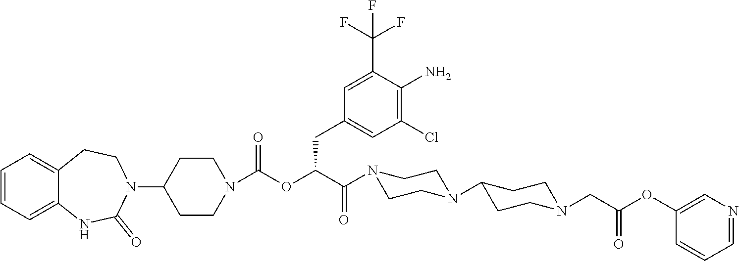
C1=CC=C2C(=C1)CCN(C1CCN(C(OC(C(=O)N3CCN(C4CCN(CC(OC5=CN=CC=C5)=O)CC4)CC3)CC3=CC(Cl)=C(N)C(C(F)(F)F)=C3)=O)CC1)C(=O)N2
